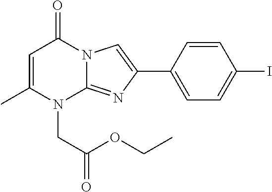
C1=C(C)N(CC(OCC)=O)C2=NC(C3=CC=C(I)C=C3)=CN2C1=O
